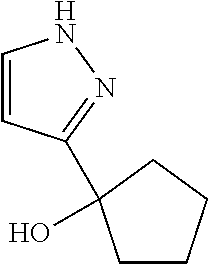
C1=CC(C2(O)CCCC2)=NN1
